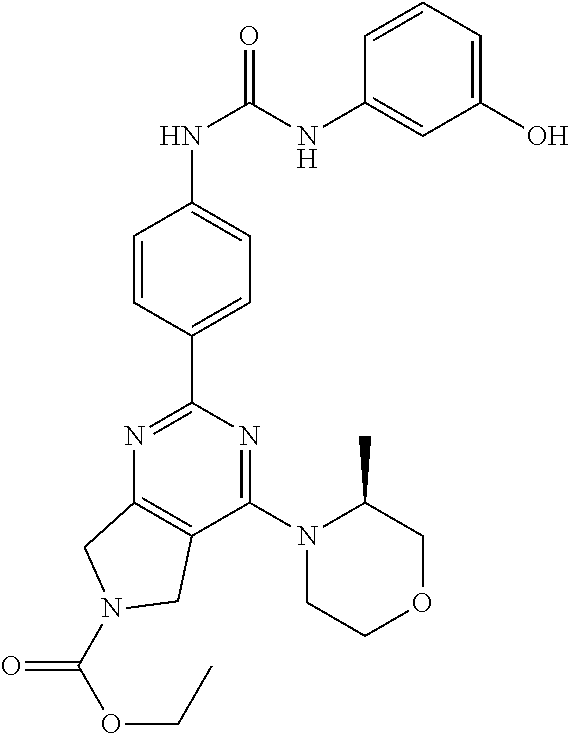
C1(C2=NC3=C(C(N4CCOCC4C)=N2)CN(C(OCC)=O)C3)=CC=C(NC(NC2=CC(O)=CC=C2)=O)C=C1
